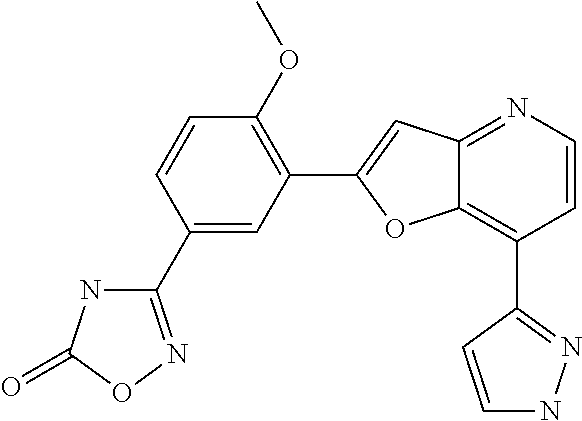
C1(C2=NOC(=O)N2)=CC(C2=CC3=NC=CC(C4=NNC=C4)=C3O2)=C(OC)C=C1
